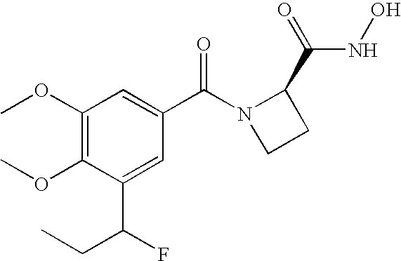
C1(OC)=C(OC)C(C(CC)F)=CC(C(N2CCC2C(=O)NO)=O)=C1
